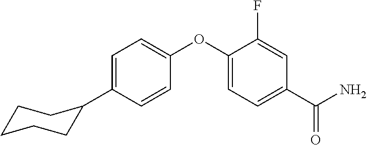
C1=C(C2CCCCC2)C=CC(OC2=CC=C(C(N)=O)C=C2F)=C1
